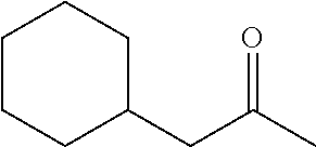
C1CCC(CC(C)=O)CC1
